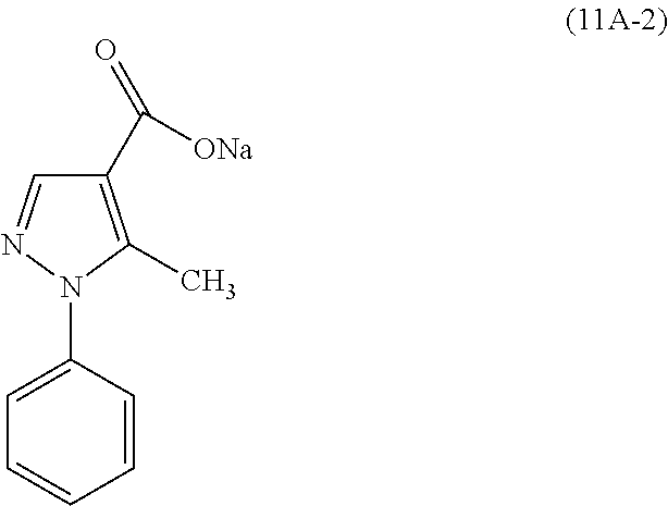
C1=CC(N2N=CC(C(=O)[ONa])=C2C)=CC=C1
